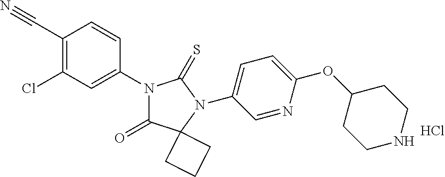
C1(C#N)=C(Cl)C=C(N2C(=O)C3(N(C4=CC=C(OC5CCNCC5)N=C4)C2=S)CCC3)C=C1.Cl
